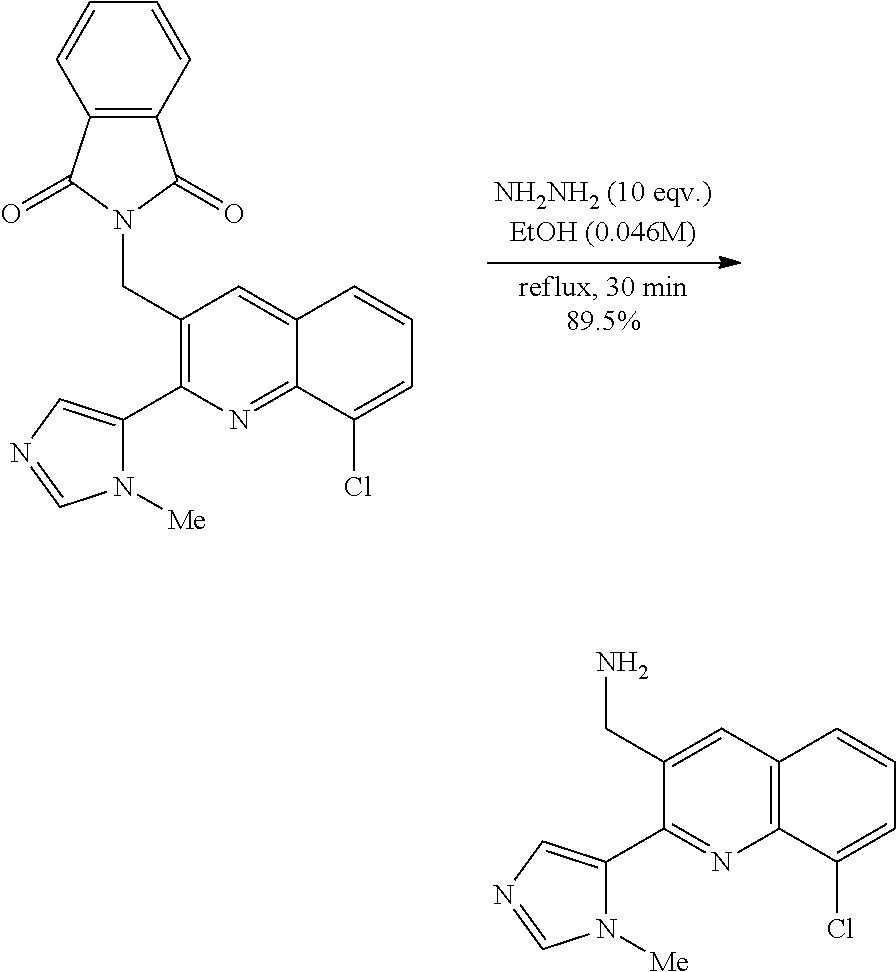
NCC1=CC2=C(N=C1C1=CN=CN1[Me])C(Cl)=CC=C2.C12=C(C=CC=C1)C(=O)N(CC1=C(C3=CN=CN3[Me])N=C3C(=C1)C=CC=C3Cl)C2=O
